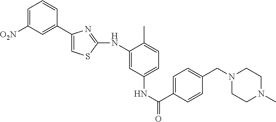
C1=C([O2N])C=C(C2=CSC(NC3=CC(NC(=O)C4=CC=C(CN5CCN(C)CC5)C=C4)=CC=C3C)=N2)C=C1
